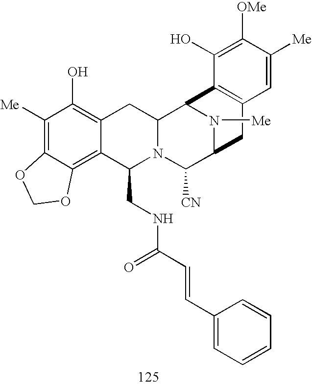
C1([Me])=C2C(=C3C(=C1O)CC1N(C3CNC(C=CC3=CC=CC=C3)=O)C([CN])C3N([Me])C1C1=C(C3)C=C([Me])C([OMe])=C1O)OCO2
